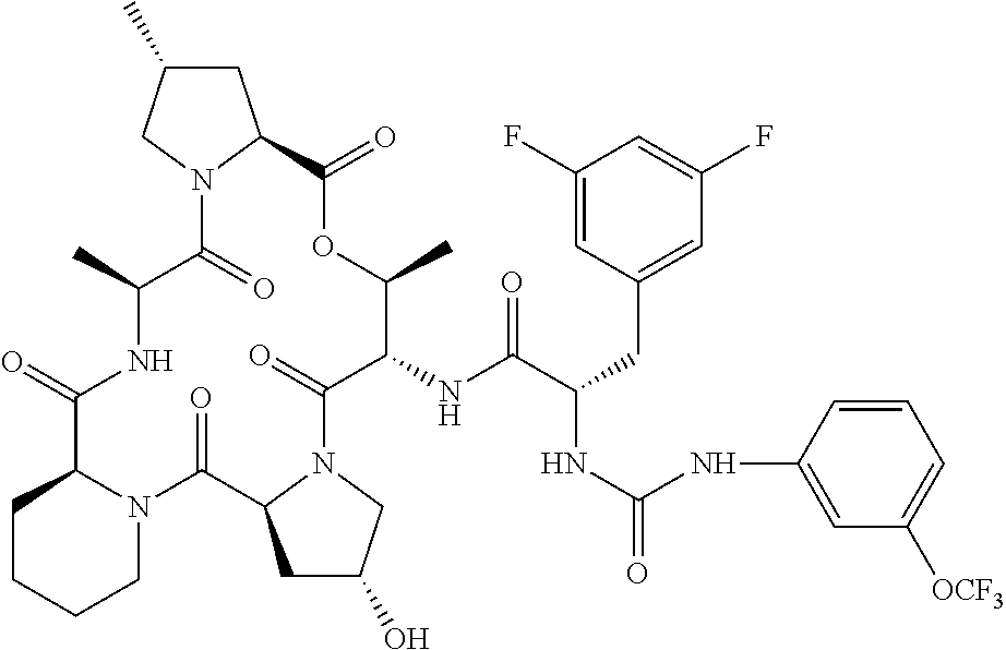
C1CCCN2C1C(=O)NC(C)C(=O)N1C(CC(C)C1)C(=O)OC(C)C(NC(C(CC1=CC(F)=CC(F)=C1)NC(=O)NC1=CC([OCF3])=CC=C1)=O)C(=O)N1C(C2=O)CC(O)C1
